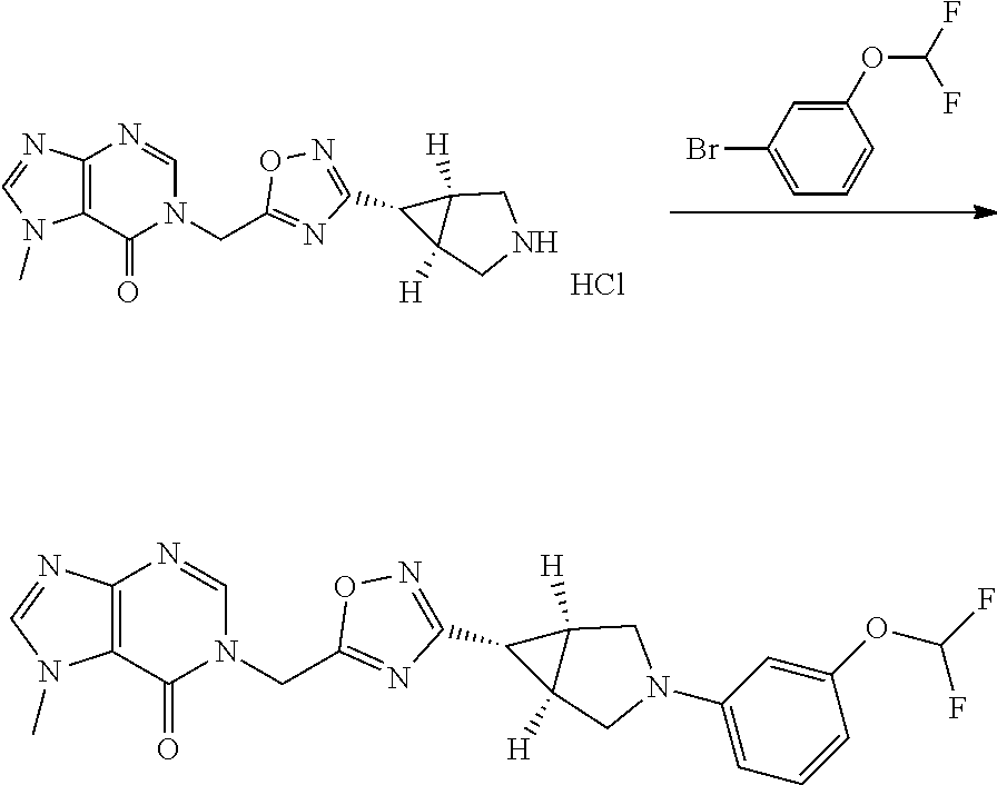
C1=C(OC(F)F)C=CC=C1Br.C12([H])C(C3=NOC(CN4C(=O)C5=C(N=CN5C)N=C4)=N3)C1([H])CNC2.Cl.C12([H])C(C3=NOC(CN4C(=O)C5=C(N=CN5C)N=C4)=N3)C1([H])CN(C1=CC=CC(OC(F)F)=C1)C2
